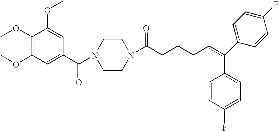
C1(OC)=C(OC)C=C(C(N2CCN(C(CCCC=C(C3=CC=C(F)C=C3)C3=CC=C(F)C=C3)=O)CC2)=O)C=C1OC
